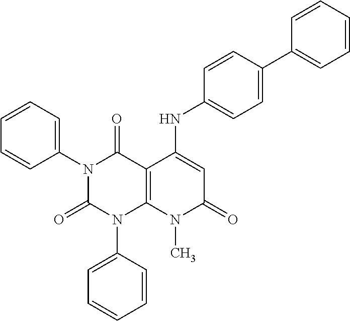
C1(N2C(=O)N(C3=CC=CC=C3)C3=C(C2=O)C(NC2=CC=C(C4=CC=CC=C4)C=C2)=CC(=O)N3C)=CC=CC=C1
